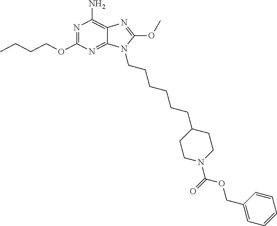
N1=C(OCCCC)N=C2C(=C1N)N=C(OC)N2CCCCCCC1CCN(C(OCC2=CC=CC=C2)=O)CC1
